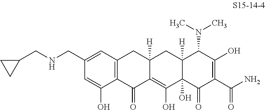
C12=C(C(=O)C3=C(O)C4(O)C([H])(CC3([H])C1)C(N(C)C)C(O)=C(C(N)=O)C4=O)C(O)=CC(CNCC1CC1)=C2
